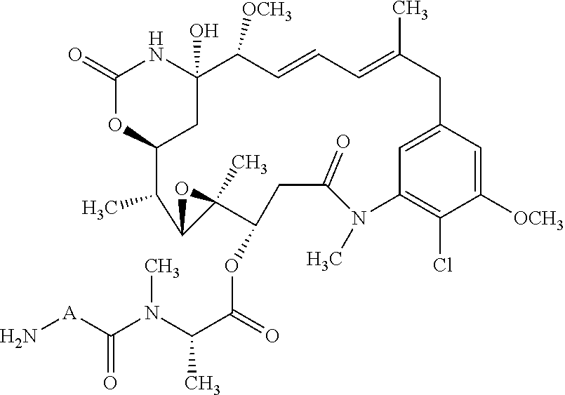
C1(=O)OC2CC(O)(N1)C([OCH3])C=CC=C(C)CC1=CC(=C(Cl)C([OCH3])=C1)N(C)C(=O)CC(OC(C(N(C([A]N)=O)C)C)=O)C1(C)C(C2C)O1
